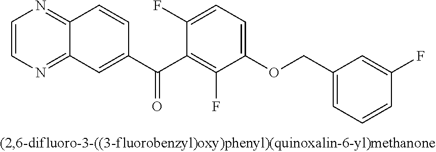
C1=CN=C2C(=N1)C=CC(C(C1=C(F)C(OCC3=CC=CC(F)=C3)=CC=C1F)=O)=C2
